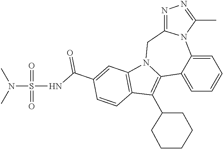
C1=C2C(=CC=C1)N1C(=NN=C1C)CN1C2=C(C2CCCCC2)C2=C1C=C(C(NS(N(C)C)(=O)=O)=O)C=C2
